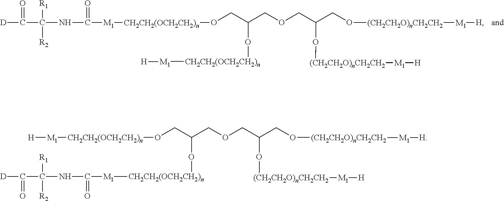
C([D])(C(NC([M1][CH2CH2(OCH2CH2)n]OCC(COCC(CO[(CH2CH2O)nCH2CH2][M1][H])O[(CH2CH2O)nCH2CH2][M1][H])O[CH2CH2(OCH2CH2)n][M1][H])=O)([R1])[R2])=O.[M1]([CH2CH2(OCH2CH2)n]OCC(COCC(CO[(CH2CH2O)nCH2CH2][M1][H])O[(CH2CH2O)nCH2CH2][M1][H])O[CH2CH2(OCH2CH2)n][M1]C(NC(C([D])=O)([R1])[R2])=O)[H]
